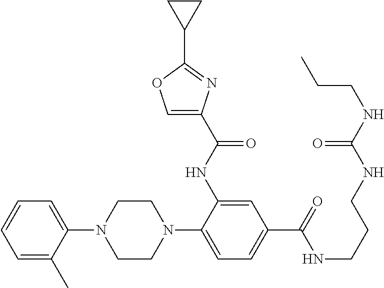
C1=CC=C(C)C(N2CCN(C3=CC=C(C(=O)NCCCNC(NCCC)=O)C=C3NC(C3=COC(C4CC4)=N3)=O)CC2)=C1
